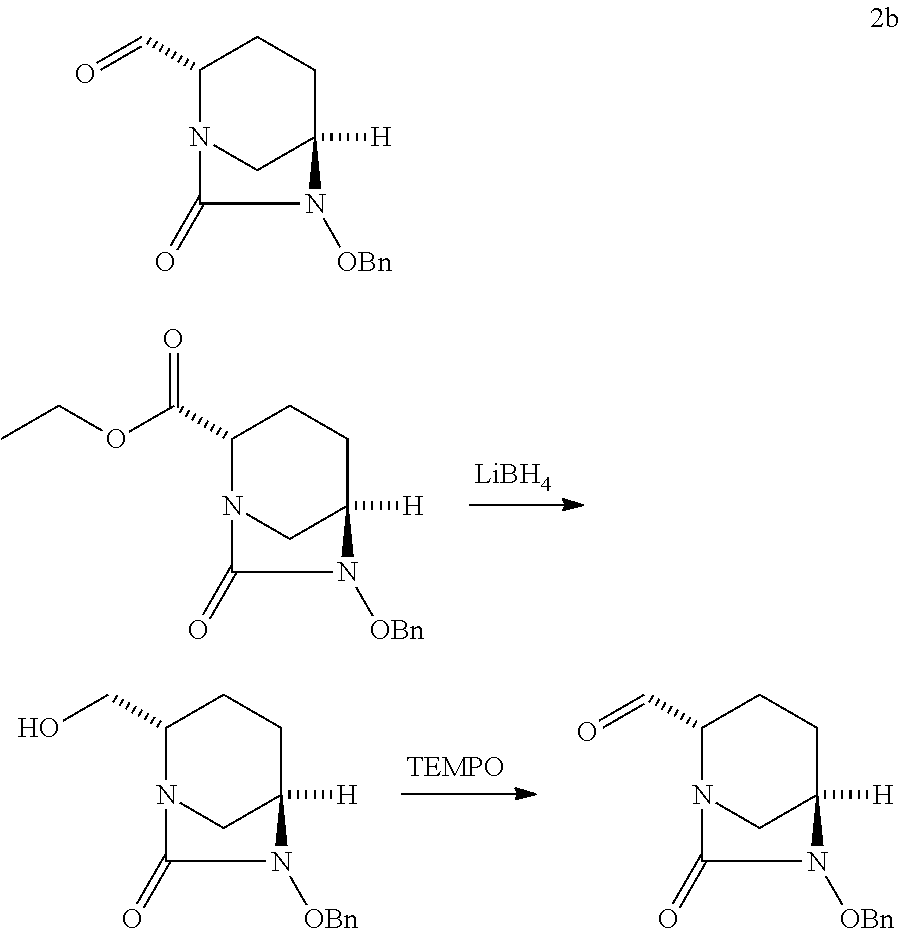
C1(C(OCC)=O)N2CC([H])(CC1)N([OBn])C2=O.[LiBH4].[TEMPO].C1(CO)N2CC([H])(CC1)N([OBn])C2=O.C1(C=O)N2CC([H])(CC1)N([OBn])C2=O.C1(C=O)N2CC([H])(CC1)N([OBn])C2=O
